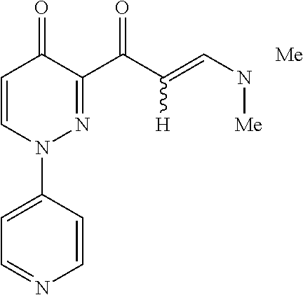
C1=C(N2N=C(C(C(=CN[Me])[H])=O)C(=O)C=C2)C=CN=C1.[Me]
